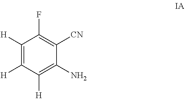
C1([H])=C([H])C([H])=C(N)C([CN])=C1F
